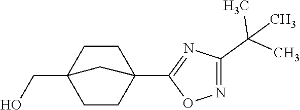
C1CC2(CO)CCC1(C1=NC(C(C)(C)C)=NO1)C2
